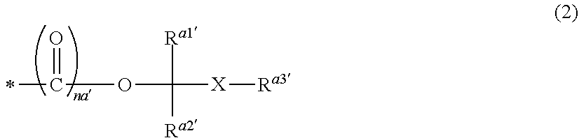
C(OC([Ra1])([Ra2])[X][Ra3])(=O)C
